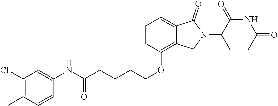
C(CCCOC1=C2C(=CC=C1)C(=O)N(C1CCC(=O)NC1=O)C2)C(NC1=CC(Cl)=C(C)C=C1)=O
